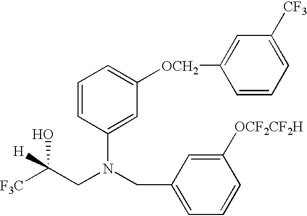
C1=CC(N(CC2=CC=CC([OCF2CF2H])=C2)CC([F3C])([H])O)=CC([OCH2]C2=CC([CF3])=CC=C2)=C1
